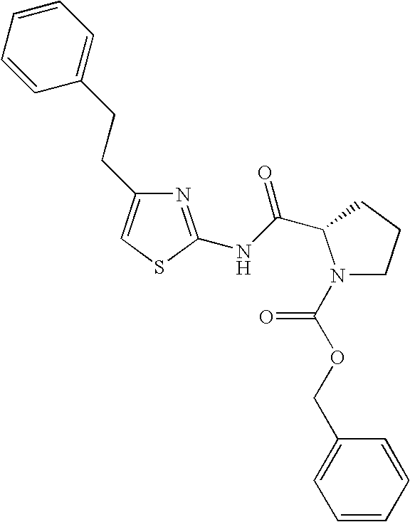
N1(C(OCC2=CC=CC=C2)=O)CCCC1C(NC1=NC(CCC2=CC=CC=C2)=CS1)=O
